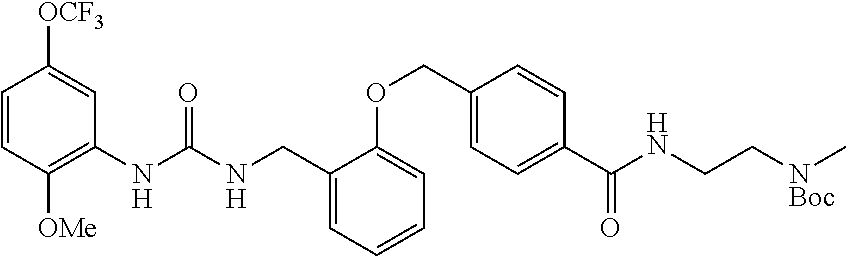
C1=CC([OMe])=C(NC(NCC2=CC=CC=C2OCC2=CC=C(C(NCC[NBoc]C)=O)C=C2)=O)C=C1[OCF3]
